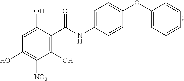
C1=C(O)C(C(NC2=CC=C(OC3=CC=CC=C3)C=C2)=O)=C(O)C([NO2])=C1O
